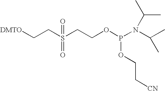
[DMTO]CCS(CCOP(N(C(C)C)C(C)C)OCC[CN])(=O)=O
